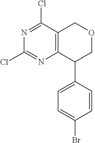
ClC1=NC2=C(COCC2C2=CC=C(Br)C=C2)C(Cl)=N1
